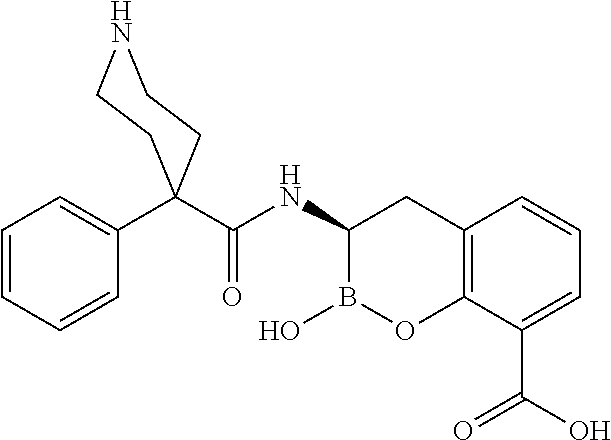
C12=C(C(C(O)=O)=CC=C1)OB(O)C(NC(=O)C1(C3=CC=CC=C3)CCNCC1)C2
